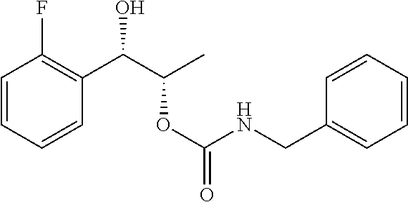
C1=CC=CC(C(C(C)OC(NCC2=CC=CC=C2)=O)O)=C1F
